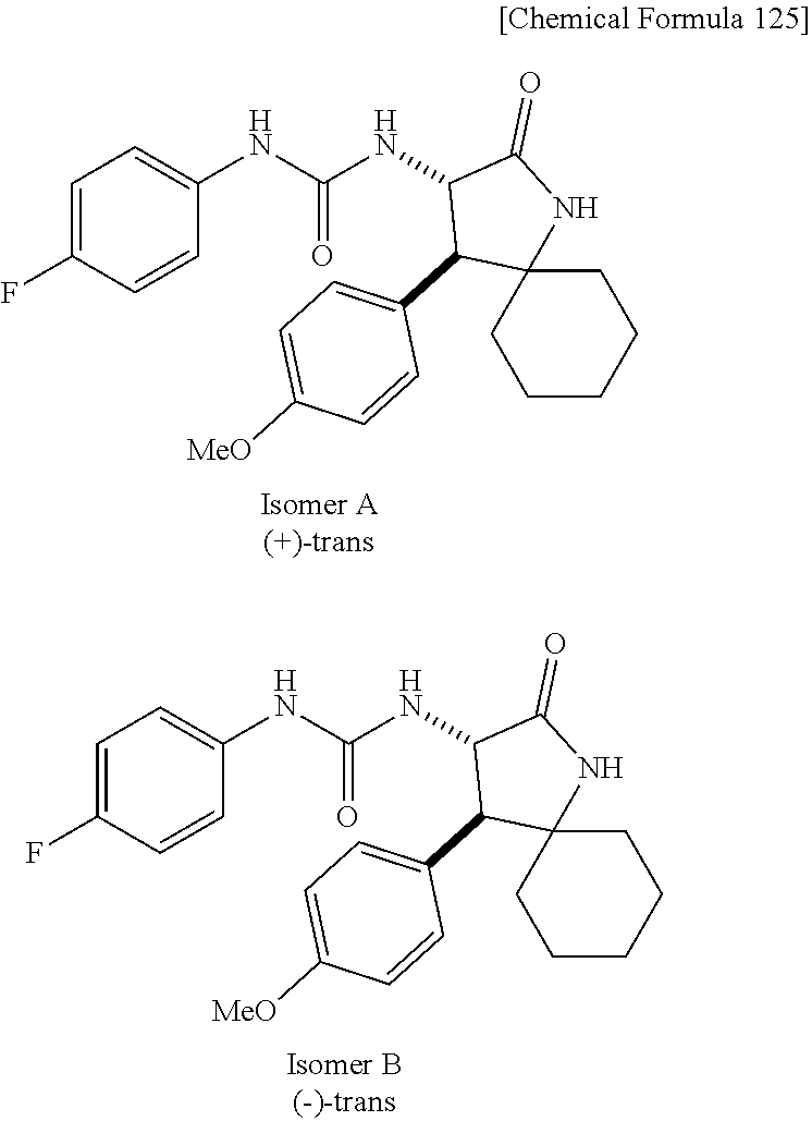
C1=C(F)C=CC(NC(NC2C(C3=CC=C([MeO])C=C3)C3(NC2=O)CCCCC3)=O)=C1.C1=C(F)C=CC(NC(NC2C(C3=CC=C([MeO])C=C3)C3(NC2=O)CCCCC3)=O)=C1
